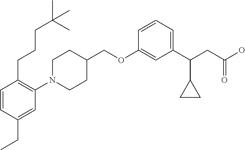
C1(OCC2CCN(C3=C(CCCC(C)(C)C)C=CC(CC)=C3)CC2)=CC(C(CC(O)=O)C2CC2)=CC=C1
